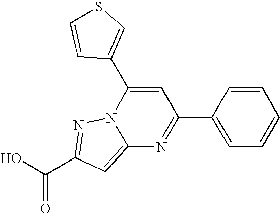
O=C(O)C1=NN2C(=C1)N=C(C1=CC=CC=C1)C=C2C1=CSC=C1
